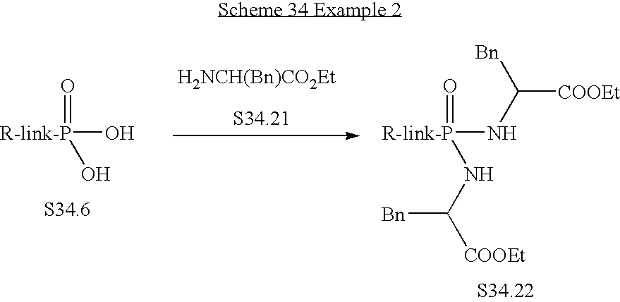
[R-link-P](O)(=O)O.[H2NCH(Bn)CO2Et].[R-link-P](NC([Bn])[COOEt])(=O)NC([Bn])[COOEt]
